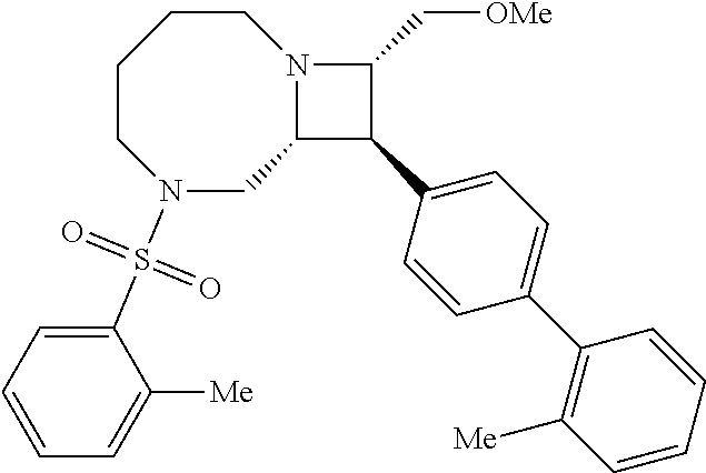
N1(S(C2=CC=CC=C2[Me])(=O)=O)CC2N(CCCC1)C(C[OMe])C2C1=CC=C(C2=C([Me])C=CC=C2)C=C1
